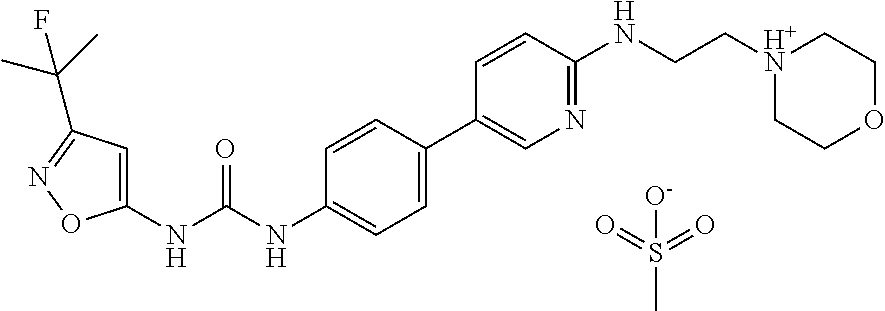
O=S(=O)(C)[O-].C1(NC(NC2=CC=C(C3=CN=C(NCC[H+N]4CCOCC4)C=C3)C=C2)=O)=CC(C(C)(C)F)=NO1
